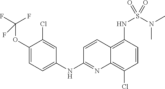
C1(OC(F)(F)F)=CC=C(NC2=NC3=C(Cl)C=CC(NS(N(C)C)(=O)=O)=C3C=C2)C=C1Cl
